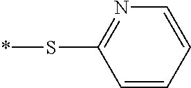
C1=CC=CN=C1S*
